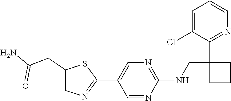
C1=C(Cl)C(C2(CNC3=NC=C(C4=NC=C(CC(N)=O)S4)C=N3)CCC2)=NC=C1
